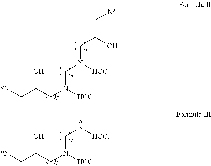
C(C(CN([HCC])CN(CC(C[N*])[OH])[HCC])O)[*N].C(C(CN([HCC])CN[HCC])O)[*N]
